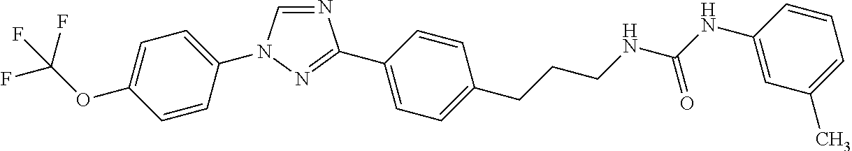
C1=C(OC(F)(F)F)C=CC(N2C=NC(C3=CC=C(CCCNC(NC4=CC(C)=CC=C4)=O)C=C3)=N2)=C1
